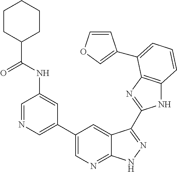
N1C2=C(N=C1C1=NNC3=NC=C(C4=CN=CC(NC(C5CCCCC5)=O)=C4)C=C31)C(C1=COC=C1)=CC=C2
